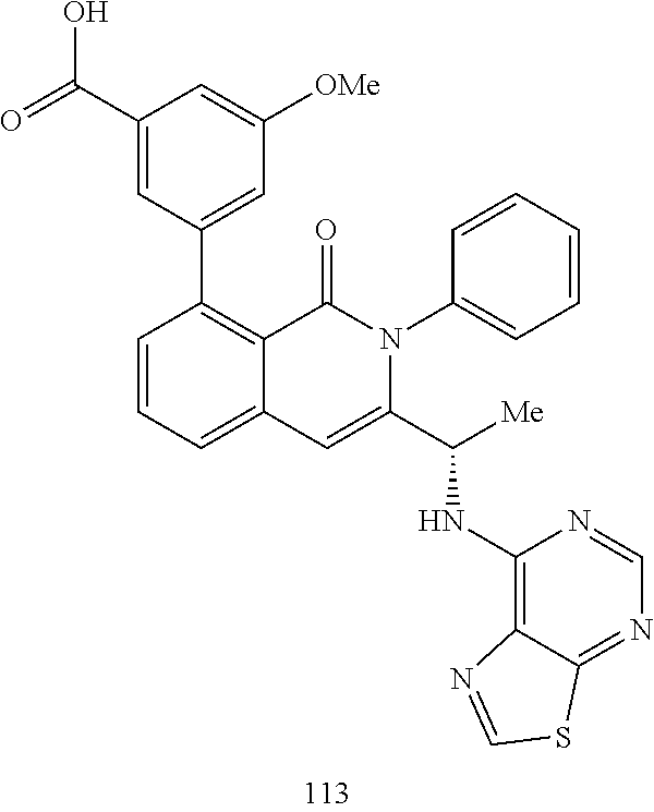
C1(C(=O)O)=CC(C2=C3C(=CC=C2)C=C(C(NC2=C4C(=NC=N2)SC=N4)[Me])N(C2=CC=CC=C2)C3=O)=CC([OMe])=C1
